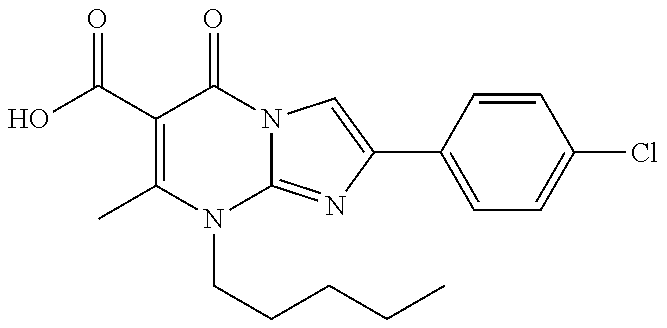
C1(C(O)=O)=C(C)N(CCCCC)C2=NC(C3=CC=C(Cl)C=C3)=CN2C1=O
